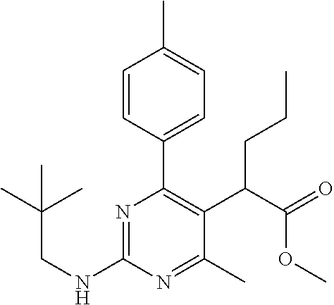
N(C1=NC(C2=CC=C(C)C=C2)=C(C(C(=O)OC)CCC)C(C)=N1)CC(C)(C)C
